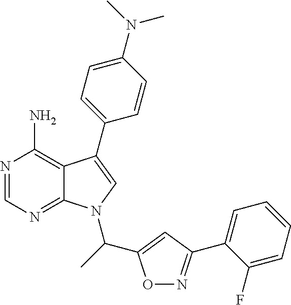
N1=CN=C2C(=C1N)C(C1=CC=C(N(C)C)C=C1)=CN2C(C1=CC(C2=CC=CC=C2F)=NO1)C
